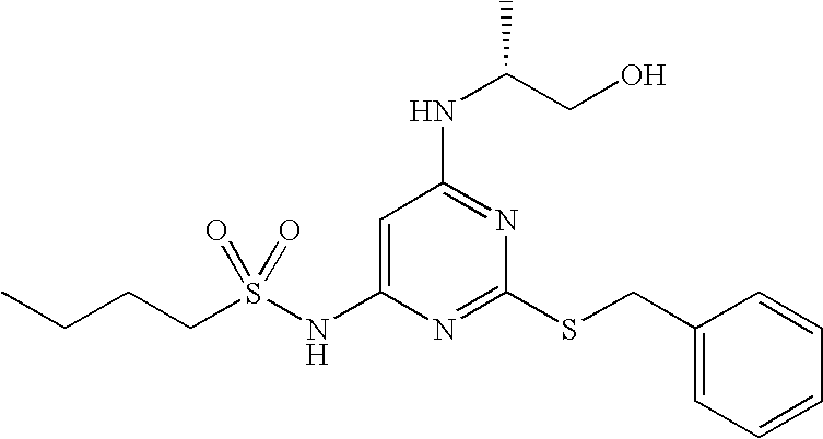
C1=C(NS(CCCC)(=O)=O)N=C(SCC2=CC=CC=C2)N=C1NC(CO)C
